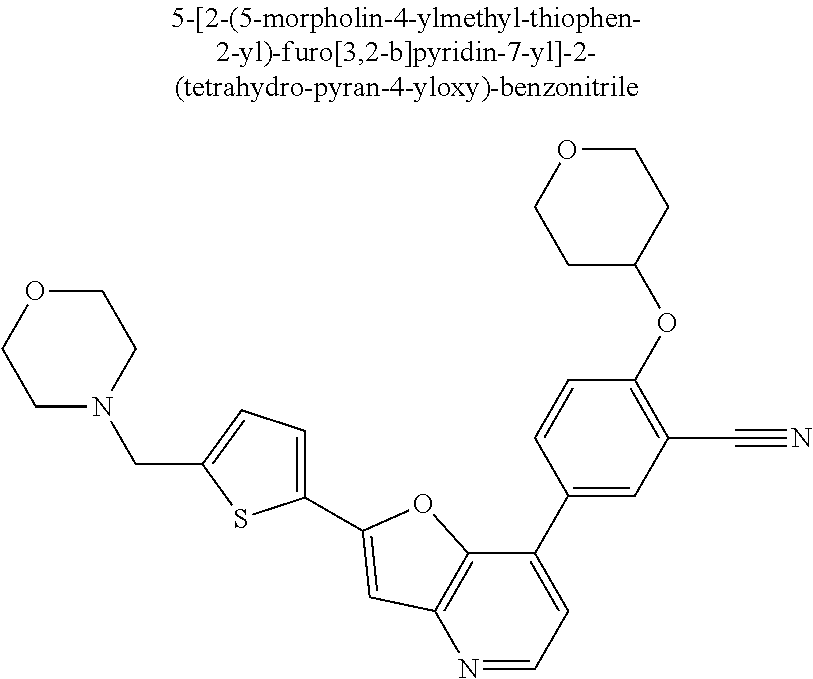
N1=CC=C(C2=CC(C#N)=C(OC3CCOCC3)C=C2)C2=C1C=C(C1=CC=C(CN3CCOCC3)S1)O2
